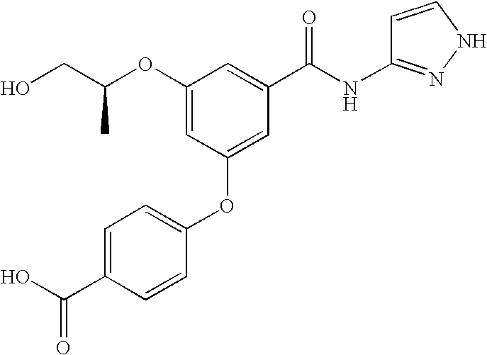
O(C1=CC(OC2=CC=C(C(O)=O)C=C2)=CC(C(NC2=NNC=C2)=O)=C1)C(CO)C
